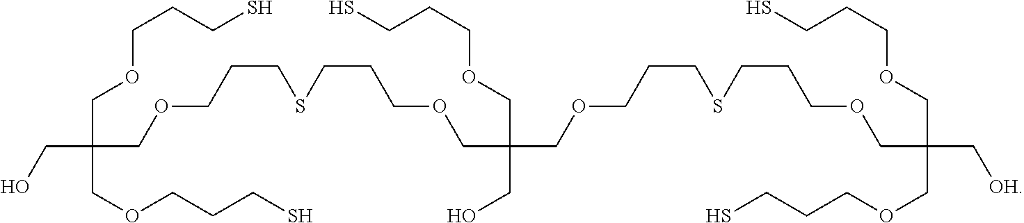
C(COCCCS)(COCCCSCCCOCC(COCCCS)(CO)COCCCSCCCOCC(COCCCS)(COCCCS)C[OH])(CO)COCCCS
